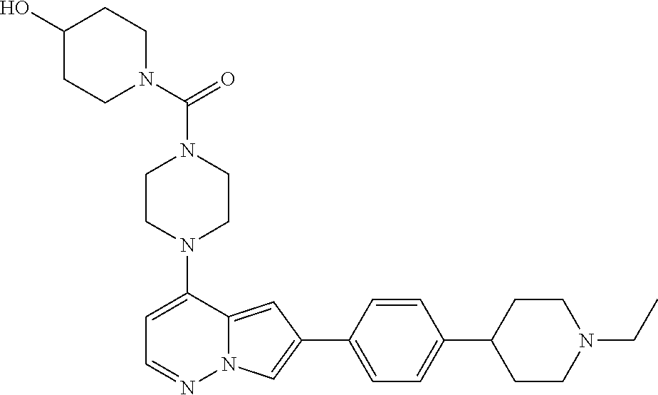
N1(C2=CC=NN3C2=CC(C2=CC=C(C4CCN(CC)CC4)C=C2)=C3)CCN(C(=O)N2CCC(O)CC2)CC1
